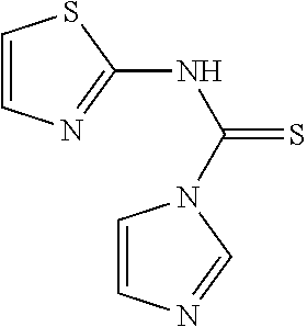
C1=CN=C(NC(=S)N2C=CN=C2)S1
